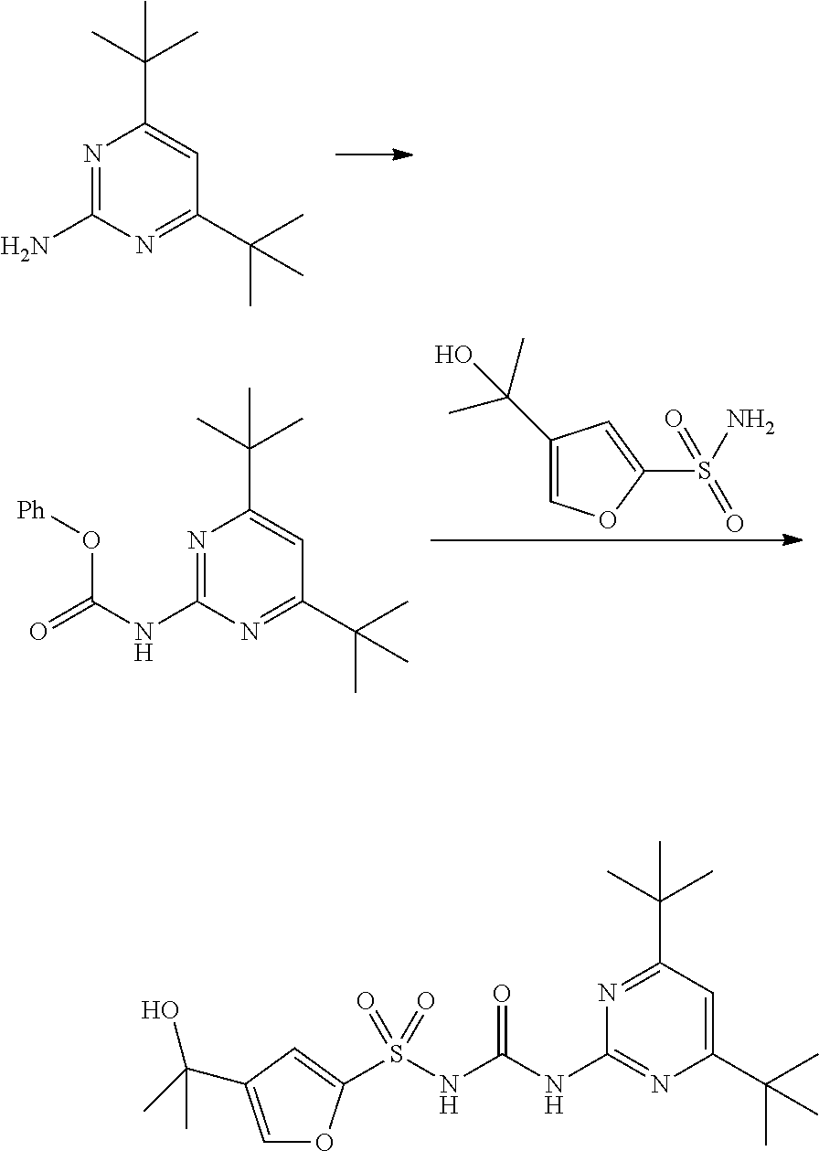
C1(C(C)(C)O)=COC(S(N)(=O)=O)=C1.C1=C(C(C)(C)C)N=C(NC(=O)O[Ph])N=C1C(C)(C)C.C1=C(C(C)(C)C)N=C(N)N=C1C(C)(C)C.C1=C(C(C)(C)C)N=C(NC(=O)NS(=O)(=O)C2=CC(C(C)(O)C)=CO2)N=C1C(C)(C)C
